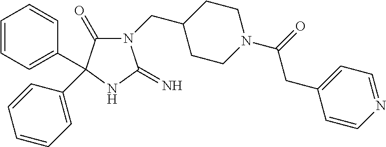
C1CC(CN2C(=O)C(C3=CC=CC=C3)(C3=CC=CC=C3)NC2=N)CCN1C(=O)CC1=CC=NC=C1
